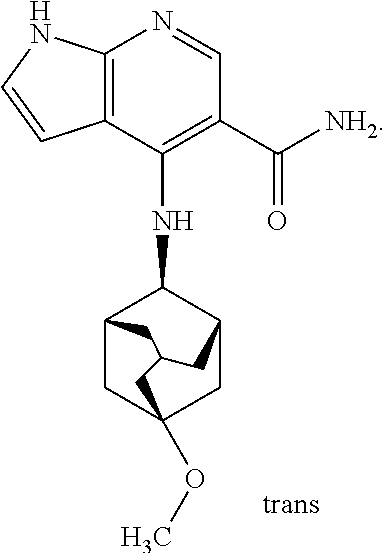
C12=C(C(NC3C4CC5(OC)CC3CC(C4)C5)=C(C([NH2])=O)C=N1)C=CN2
